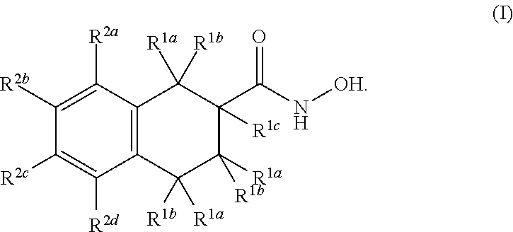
C1([R2a])=C([R2b])C([R2c])=C([R2d])C2=C1C([R1a])([R1b])C(C(N[OH])=O)([R1c])C([R1a])([R1b])C2([R1b])[R1a]
